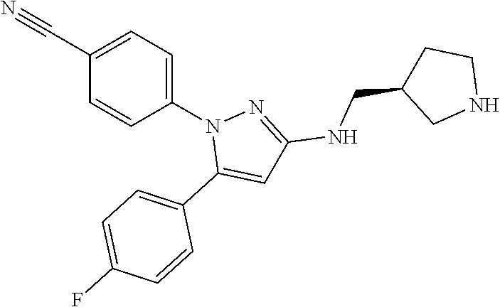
C1(C#N)=CC=C(N2C(C3=CC=C(F)C=C3)=CC(NCC3CNCC3)=N2)C=C1
